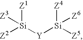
[Z2][Si]([Y][Si]([Z5])([Z4])[Z6])([Z1])[Z3]
